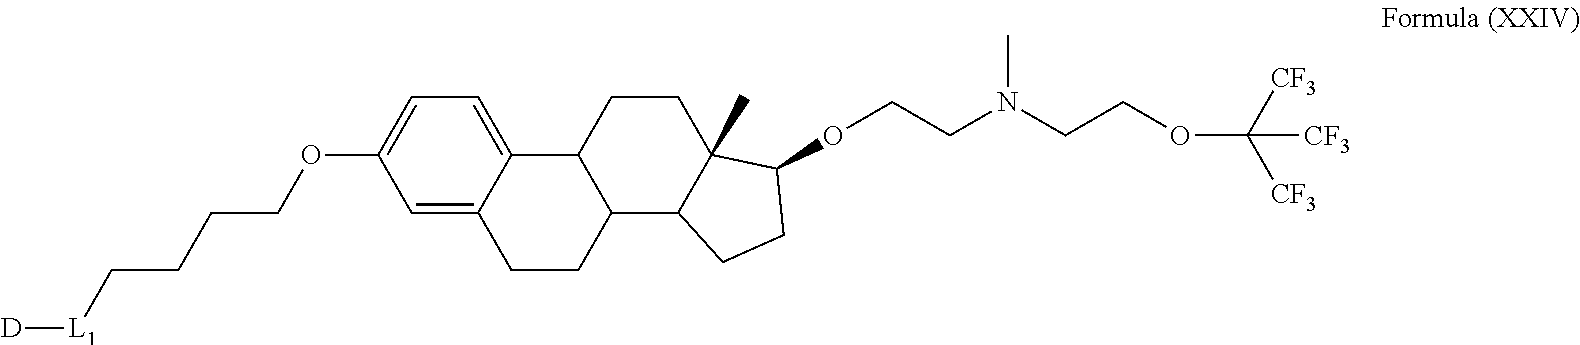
C1=C(OCCCC[L1][D])C=C2C(=C1)C1C(CC2)C2C(C)(CC1)C(OCCN(CCOC([CF3])([CF3])[CF3])C)CC2
